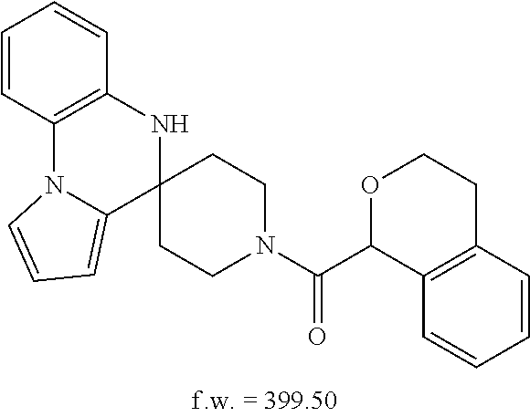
C1=CC2=C(C=C1)C(C(N1CCC3(CC1)NC1=C(N4C3=CC=C4)C=CC=C1)=O)OCC2
